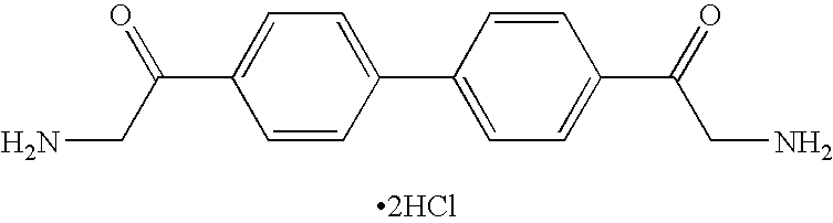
C1=CC(C2=CC=C(C(=O)CN)C=C2)=CC=C1C(CN)=O.[2HCl]
